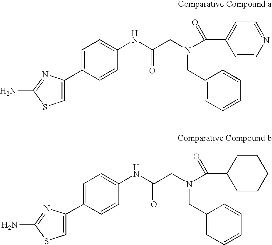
C1=C(C2=CC=C(NC(CN(C(C3=CC=NC=C3)=O)CC3=CC=CC=C3)=O)C=C2)N=C(N)S1.C1=C(C2=CC=C(NC(CN(C(C3CCCCC3)=O)CC3=CC=CC=C3)=O)C=C2)N=C(N)S1
